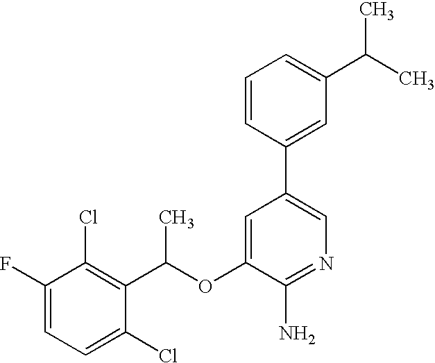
FC1=CC=C(Cl)C(C(OC2=CC(C3=CC(C(C)C)=CC=C3)=CN=C2N)C)=C1Cl
